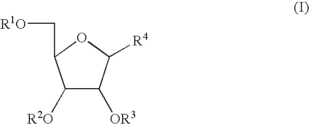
C1([R2O])C([OR3])C([R4])OC1C[R1O]
